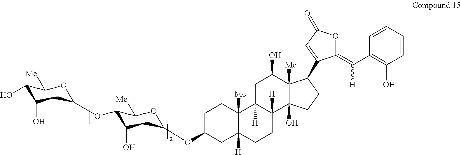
C1(O)C(O)CC(OC2C(O)CC(OC3CC4([H])C([Me])(CC3)C3([H])C([H])(CC4)C4(O)C([Me])(C(O)C3)C(C3=CC(=O)OC3=C(C3=C(O)C=CC=C3)[H])CC4)OC2[Me])OC1[Me]
